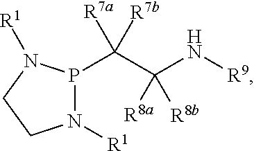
P1(C(C(N[R9])([R8a])[R8b])([R7b])[R7a])N([R1])CCN1[R1]
